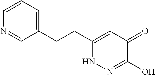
C1(CCC2=CC(=O)C(O)=NN2)=CC=CN=C1
